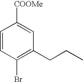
C1=CC(Br)=C(CCC)C=C1[COOMe]
